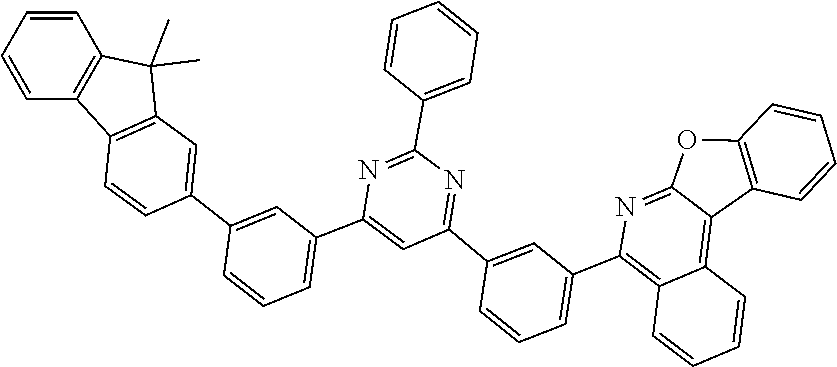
C1(C2=NC(C3=CC=CC=C3)=NC(C3=CC=CC(C4=CC5=C(C6=C(C=CC=C6)C5(C)C)C=C4)=C3)=C2)=CC(C2=C3C(=C4C5=C(C=CC=C5)OC4=N2)C=CC=C3)=CC=C1
